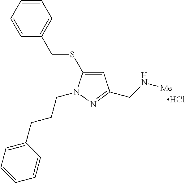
C1=C(SCC2=CC=CC=C2)N(CCCC2=CC=CC=C2)N=C1CN[Me].Cl
